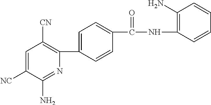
C1(C2=CC=C(C(NC3=C(N)C=CC=C3)=O)C=C2)=C([CN])C=C([NC])C(N)=N1
